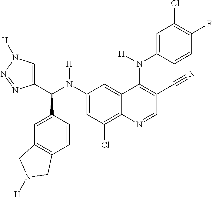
C1(N(C(C2=CN([H])N=N2)C2=CC3=C(C=C2)CN([H])C3)[H])=CC(Cl)=C2C(=C1)C(N(C1=CC(Cl)=C(F)C=C1)[H])=C(C#N)C=N2
